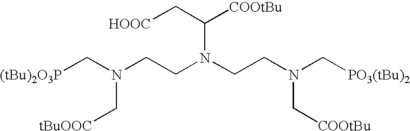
[(tBu)2O3P]CN(CCN(CCN(C[PO3(tBu)2])C[COOtBu])C([COOtBu])C[HOOC])C[tBuOOC]
